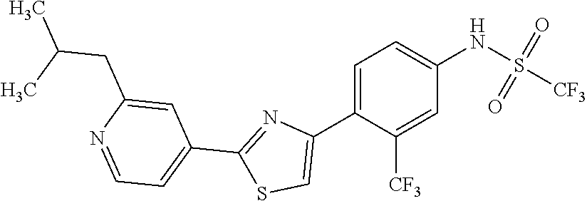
C1=C(C2=CSC(C3=CC=NC(CC(C)C)=C3)=N2)C([CF3])=CC(NS(=O)(=O)[CF3])=C1
